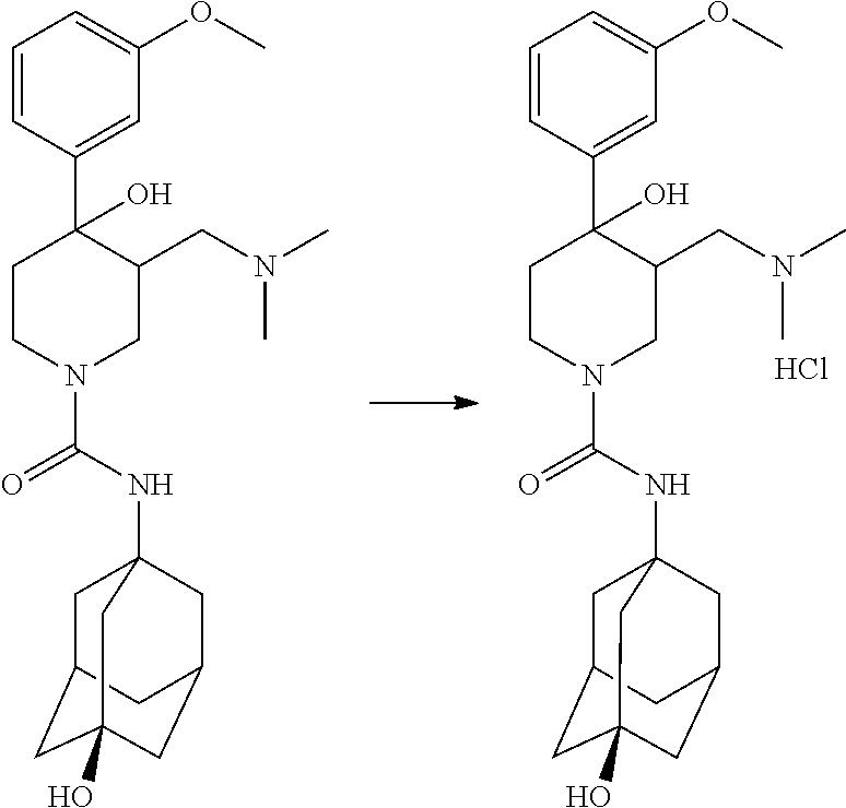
C1=CC(C2(O)C(CN(C)C)CN(C(NC34CC5CC(O)(CC(C3)C5)C4)=O)CC2)=CC(OC)=C1.Cl.C1=CC(C2(O)C(CN(C)C)CN(C(NC34CC5CC(O)(CC(C3)C5)C4)=O)CC2)=CC(OC)=C1
